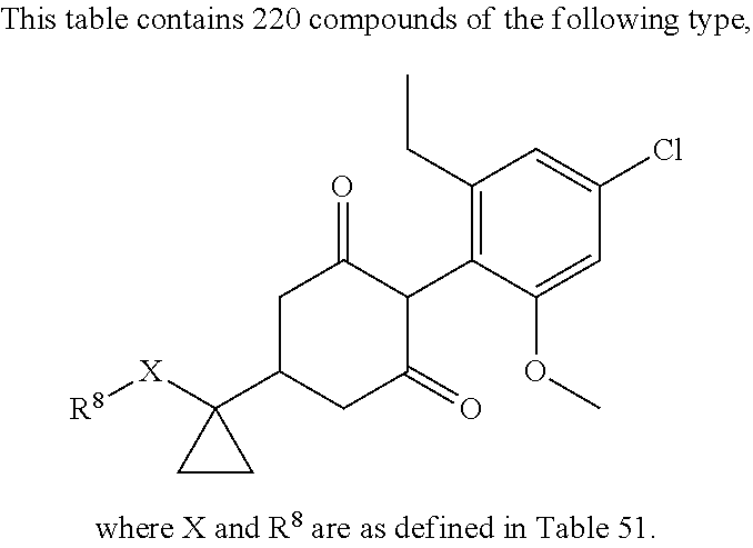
C1(CC)=C(C2C(=O)CC(C3([X][R8])CC3)CC2=O)C(OC)=CC(Cl)=C1
